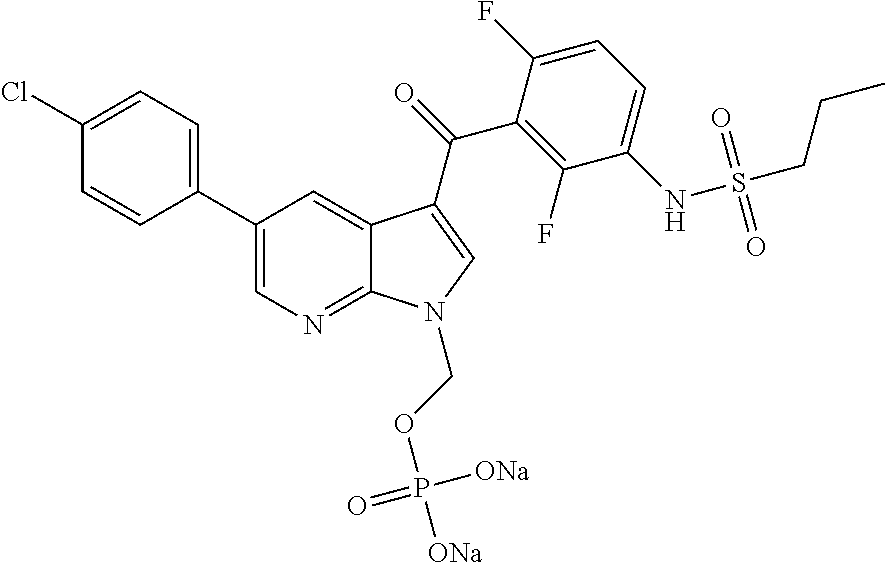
C12=NC=C(C3=CC=C(Cl)C=C3)C=C1C(C(=O)C1=C(F)C(NS(CCC)(=O)=O)=CC=C1F)=CN2COP([ONa])([ONa])=O
